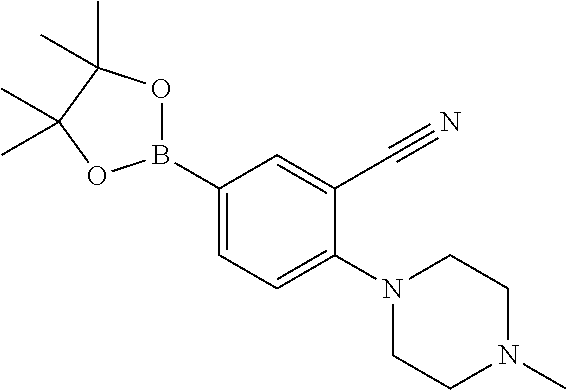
C1(B2OC(C)(C)C(C)(C)O2)=CC=C(N2CCN(C)CC2)C(C#N)=C1
